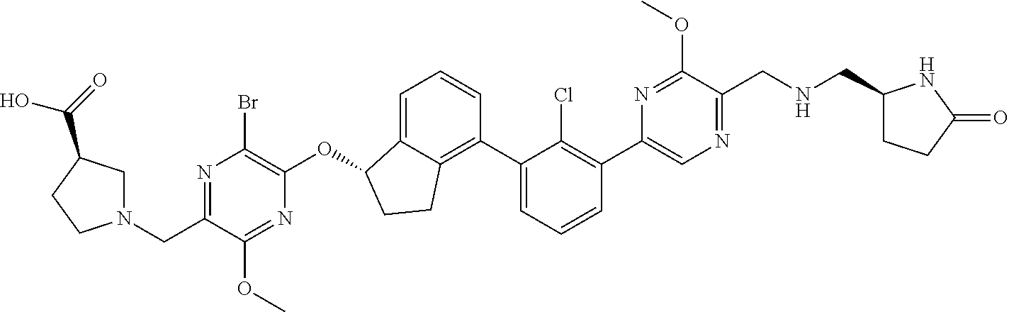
O(C1C2=CC=CC(C3=CC=CC(C4=CN=C(CNCC5CCC(=O)N5)C(OC)=N4)=C3Cl)=C2CC1)C1=C(Br)N=C(CN2CC(C(=O)O)CC2)C(OC)=N1
